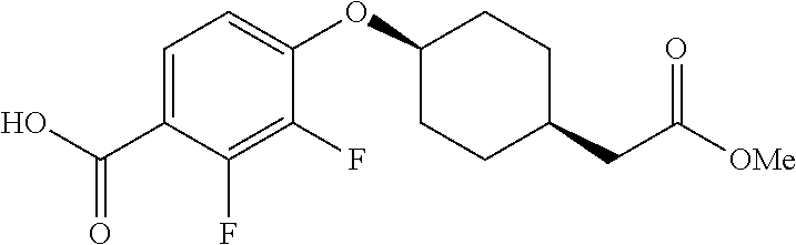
OC(C1=CC=C(OC2CCC(CC([OMe])=O)CC2)C(F)=C1F)=O
